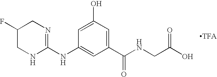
C1(NC2=NCC(F)CN2)=CC(C(=O)NCC(O)=O)=CC(O)=C1
